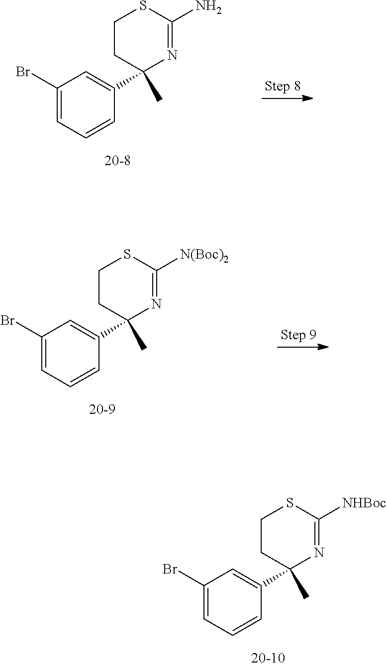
C1(Br)=CC=CC(C2(C)CCSC([NHBoc])=N2)=C1.C1(Br)=CC=CC(C2(C)CCSC(N)=N2)=C1.C1(Br)=CC=CC(C2(C)CCSC([N(Boc)2])=N2)=C1
